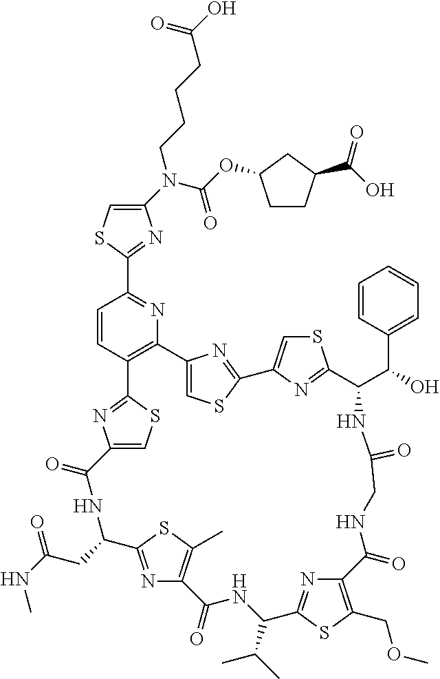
C1(N(C(=O)OC2CCC(C(O)=O)C2)CCCCC(O)=O)=CSC(C2=NC3=C(C=C2)C2=NC(=CS2)C(=O)NC(CC(NC)=O)C2=NC(=C(C)S2)C(=O)NC(C(C)C)C2=NC(=C(COC)S2)C(=O)NCC(=O)NC(C(C2=CC=CC=C2)O)C2=NC(=CS2)C2=NC3=CS2)=N1
